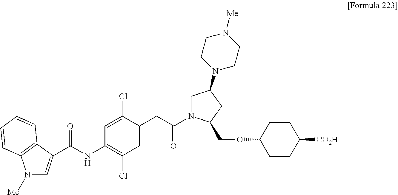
C1=C(Cl)C(CC(N2CC(N3CCN([Me])CC3)CC2COC2CCC([CO2H])CC2)=O)=CC(Cl)=C1NC(C1=CN([Me])C2=C1C=CC=C2)=O
